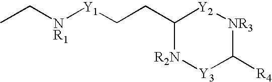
CC[NR1][Y1]CCC1[R2N][Y3]C([R4])[NR3][Y2]1
